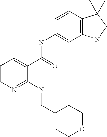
C1=CN=C(NCC2CCOCC2)C(C(=O)NC2=CC3=C(C=C2)C(C)(C)CN3)=C1
